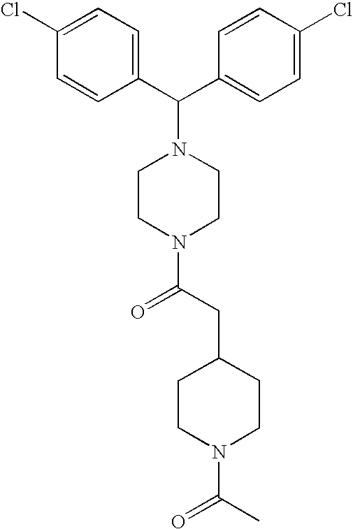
C1=C(Cl)C=CC(C(C2=CC=C(Cl)C=C2)N2CCN(C(CC3CCN(C(C)=O)CC3)=O)CC2)=C1
